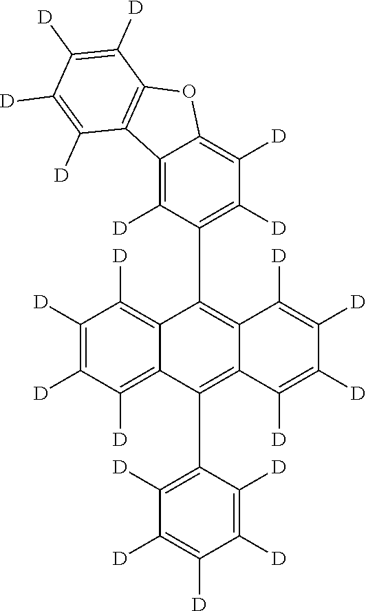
C12=C([D])C([D])=C(C3=C4C(=C(C5=C([D])C([D])=C([D])C([D])=C5[D])C5=C([D])C([D])=C([D])C([D])=C35)C([D])=C([D])C([D])=C4[D])C([D])=C1C1=C(O2)C([D])=C([D])C([D])=C1[D]
